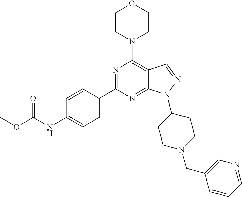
C1CN(C2=C3C(=NC(C4=CC=C(NC(OC)=O)C=C4)=N2)N(C2CCN(CC4=CN=CC=C4)CC2)N=C3)CCO1
